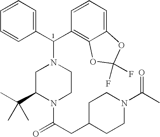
C1=CC=CC(C(N2CC(C(C)(C)C)N(C(CC3CCN(C(C)=O)CC3)=O)CC2)C2=C3C(=CC=C2)OC(F)(F)O3)=C1
